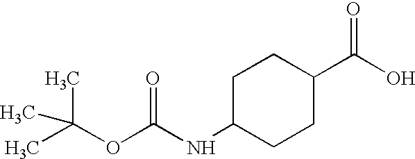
C1C(C(O)=O)CCC(NC(OC(C)(C)C)=O)C1
